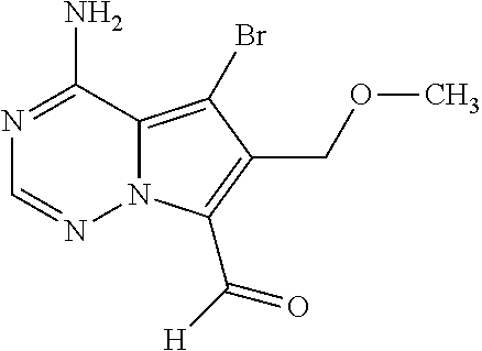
N1=C(N)C2=C(Br)C(COC)=C(C([H])=O)N2N=C1
